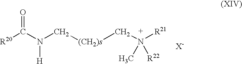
[R20]C(N(C[(CH2)s]CN([R21])([R22])C)[H])=O
